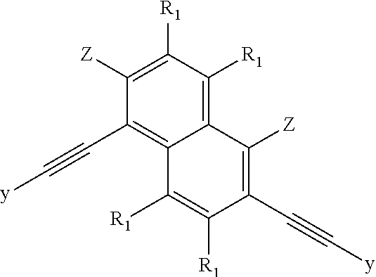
C1([Z])=C([R1])C([R1])=C2C(=C1C#C[y])C([R1])=C([R1])C(C#C[y])=C2[Z]
